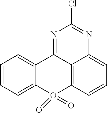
C12=CC=CC=C1O(=O)(=O)C1=C3C2=NC(Cl)=NC3=CC=C1
